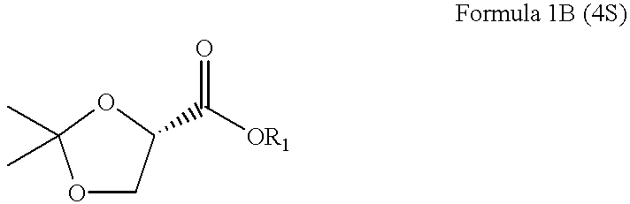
O1CC(C([OR1])=O)OC1(C)C
